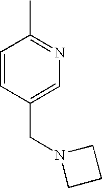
CC1=NC=C(CN2CCC2)C=C1
